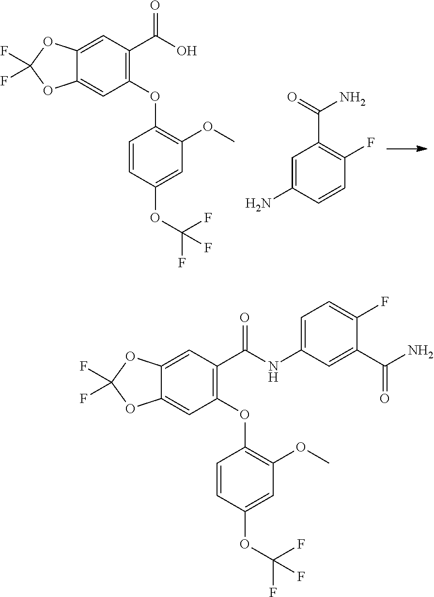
C1(C(O)=O)=C(OC2=C(OC)C=C(OC(F)(F)F)C=C2)C=C2C(=C1)OC(F)(F)O2.C1=C(N)C=CC(F)=C1C(=O)N.C1(C(NC2=CC=C(F)C(C(N)=O)=C2)=O)=C(OC2=C(OC)C=C(OC(F)(F)F)C=C2)C=C2C(=C1)OC(F)(F)O2
